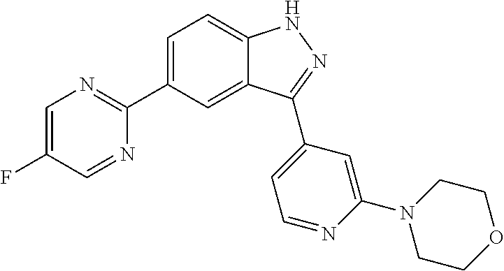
C1=C(C2=NC=C(F)C=N2)C=C2C(=C1)NN=C2C1=CC=NC(N2CCOCC2)=C1
